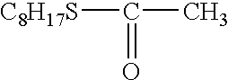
[C8H17S]C(C)=O
